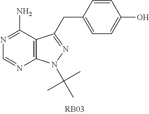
C12=C(C(N)=NC=N1)C(CC1=CC=C(O)C=C1)=NN2C(C)(C)C
